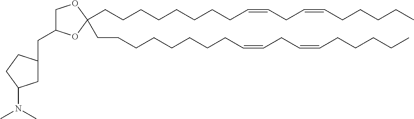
C(CCCCC=CCC=CCCCCC)CCCC1(CCCCCCCCC=CCC=CCCCCC)OC(CC2CC(N(C)C)CC2)CO1
